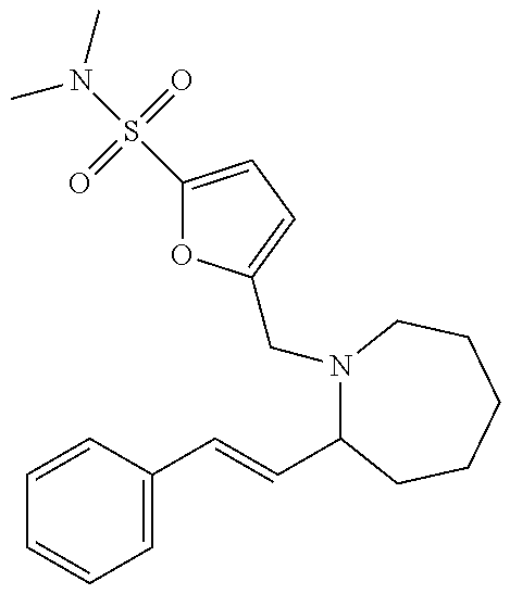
CN(C)S(C1=CC=C(CN2C(C=CC3=CC=CC=C3)CCCCC2)O1)(=O)=O
